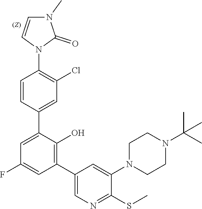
C1=CC(C2=CC(F)=CC(C3=CN=C(SC)C(N4CCN(C(C)(C)C)CC4)=C3)=C2O)=CC(Cl)=C1N1C(=O)N(C)C=C1
